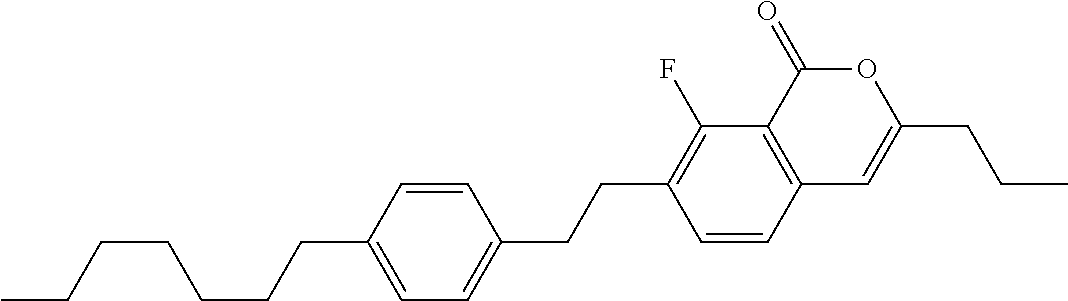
C12=C(C(=O)OC(CCC)=C1)C(F)=C(CCC1=CC=C(CCCCCCC)C=C1)C=C2
